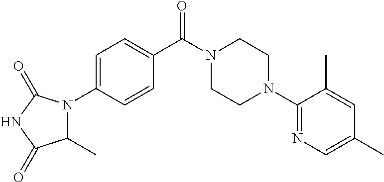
C1=C(N2C(C)C(=O)NC2=O)C=CC(C(N2CCN(C3=NC=C(C)C=C3C)CC2)=O)=C1
